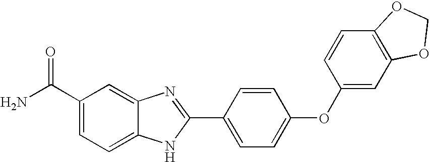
C1(C(N)=O)=CC=C2C(=C1)N=C(C1=CC=C(OC3=CC4=C(C=C3)OCO4)C=C1)N2
